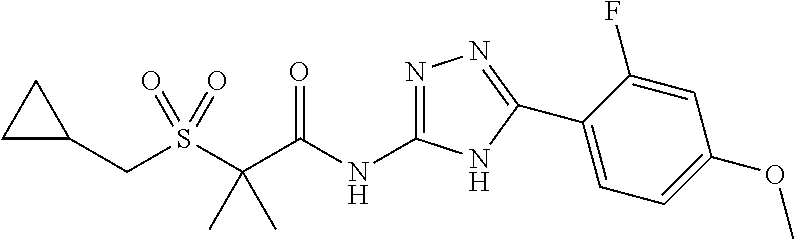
S(C(C(NC1=NN=C(C2=CC=C(OC)C=C2F)N1)=O)(C)C)(=O)(=O)CC1CC1
